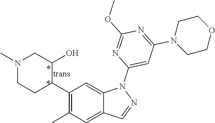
C1(C2C(O)CN(C)CC2)=C(C)C=C2C(=C1)N(C1=CC(N3CCOCC3)=NC(OC)=N1)N=C2
